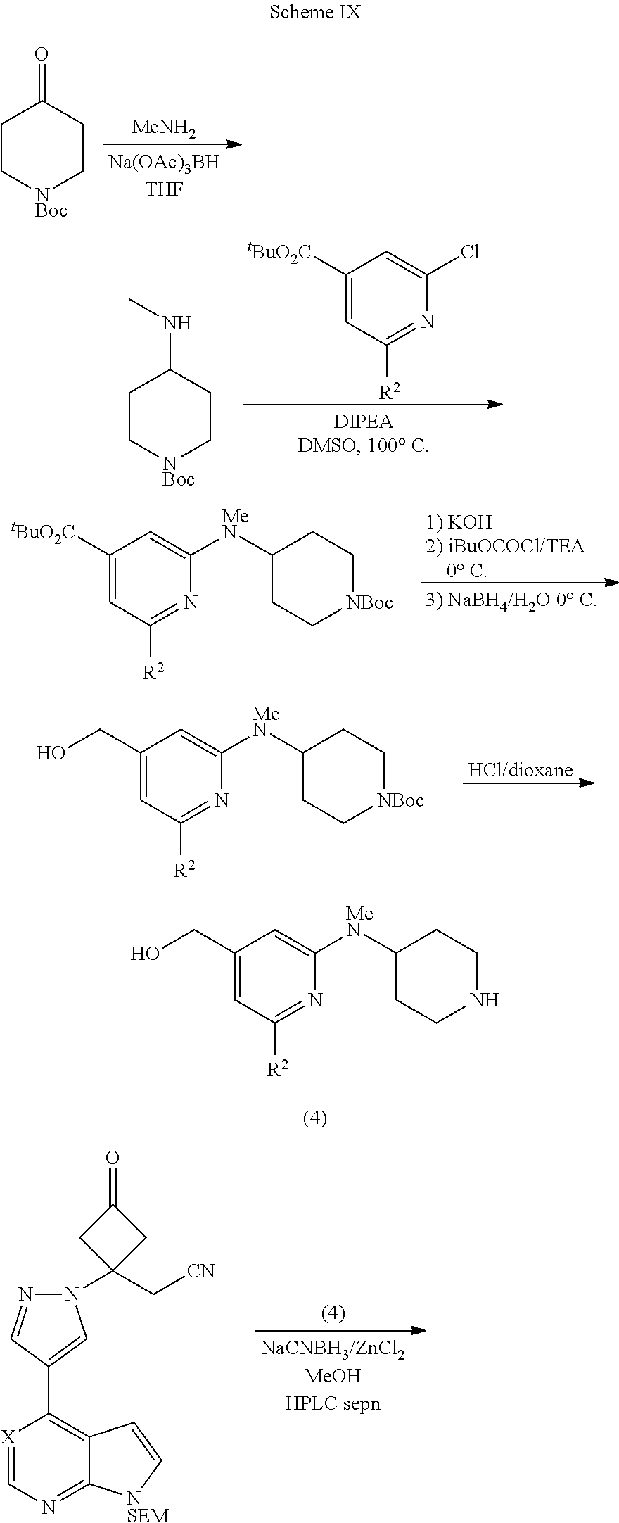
[X]1=CN=C2C(=C1C1=CN(C3(C[CN])CC(=O)C3)N=C1)C=C[NSEM]2.C1C[NBoc]CCC1=O.[MeNH2].C1C[NBoc]CCC1NC.C1([tBuO2C])=CC([R2])=NC(Cl)=C1.C1([tBuO2C])=CC([R2])=NC([MeN]C2CC[NBoc]CC2)=C1.[1) KOH2) iBuOCOCl/TEA    0 C].C1(CO)=CC([R2])=NC([MeN]C2CC[NBoc]CC2)=C1.[HCl/dioxane].C1(CO)=CC([R2])=NC([MeN]C2CCNCC2)=C1
